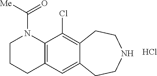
C1CCC2=C(N1C(=O)[Me])C(Cl)=C1C(=C2)CCNCC1.Cl
